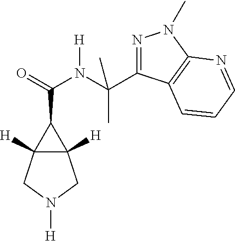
C12([H])C([H])(CN([H])C1)C2C(=O)N(C(C)(C1=NN(C)C2=C1C=CC=N2)C)[H]
